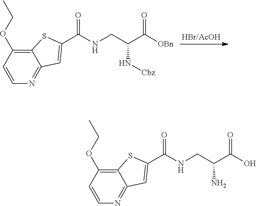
C12=C(OCC)C=CN=C1C=C(C(NCC(C([OBn])=O)N[Cbz])=O)S2.C12=C(OCC)C=CN=C1C=C(C(NCC(C(O)=O)N)=O)S2
